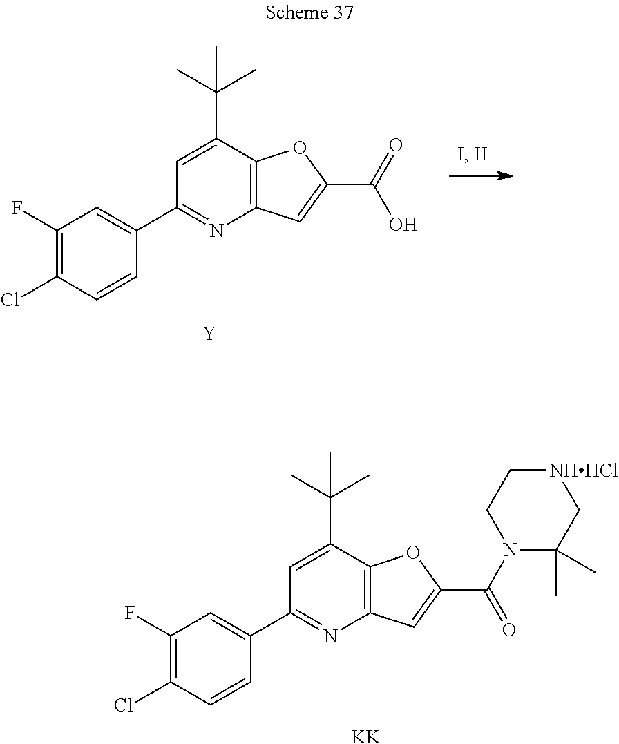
[KK].C1(C2=CC(F)=C(Cl)C=C2)=NC2=C(OC(C(N3C(C)(C)C[NHHCl]CC3)=O)=C2)C(C(C)(C)C)=C1.[Y].C1(C2=NC3=C(OC(C(O)=O)=C3)C(C(C)(C)C)=C2)=CC(F)=C(Cl)C=C1
